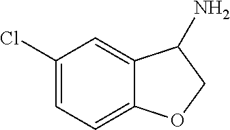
C1(Cl)=CC=C2C(=C1)C(N)CO2
